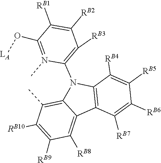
C1([RB7])=C([RB6])C([RB5])=C([RB4])C2=C1C1=C([RB8])C([RB9])=C([RB10])C(C)=C1N2C1=C([RB3])C([RB2])=C([RB1])C(O[LA])=N1C
